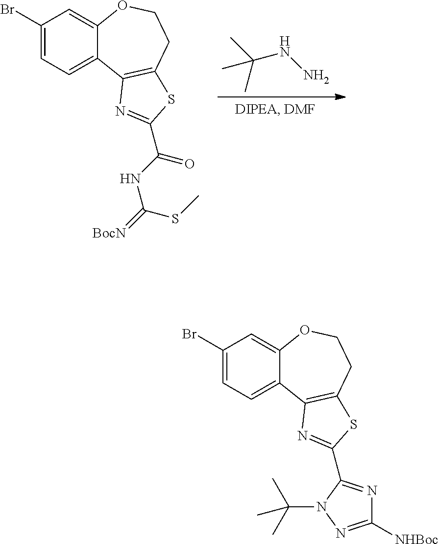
C1(Br)=CC=C2C(=C1)OCCC1=C2N=C(C(NC(=[BocN])SC)=O)S1.C(NN)(C)(C)C.C1(Br)=CC=C2C(=C1)OCCC1=C2N=C(C2=NC([NHBoc])=NN2C(C)(C)C)S1
